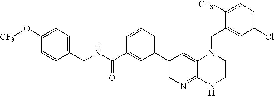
C1(C2=CC=CC(C(NCC3=CC=C(O[CF3])C=C3)=O)=C2)=CN=C2C(=C1)N(CC1=CC(Cl)=CC=C1[CF3])CCN2
